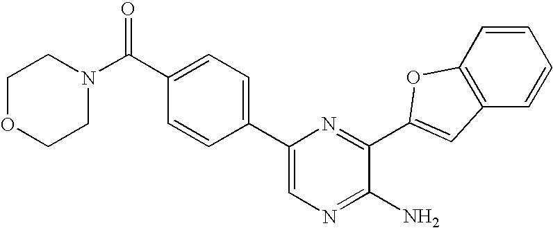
C1=C(C2=CC=C(C(N3CCOCC3)=O)C=C2)N=C(C2=CC3=C(C=CC=C3)O2)C(N)=N1
